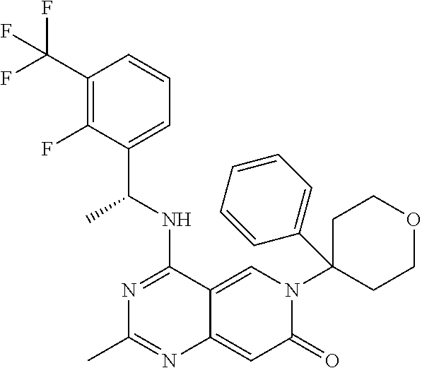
C1(C(F)(F)F)=C(F)C(C(NC2=NC(C)=NC3=CC(=O)N(C4(C5=CC=CC=C5)CCOCC4)C=C23)C)=CC=C1
